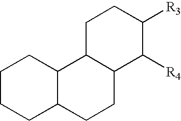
C1CCC2C(C1)C1C(CC2)C([R4])C([R3])CC1
